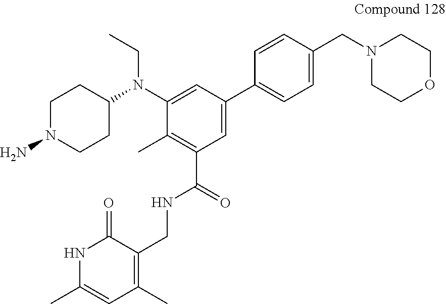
C1=C(N(C2CCN(N)CC2)CC)C(C)=C(C(NCC2=C(C)C=C(C)NC2=O)=O)C=C1C1=CC=C(CN2CCOCC2)C=C1
